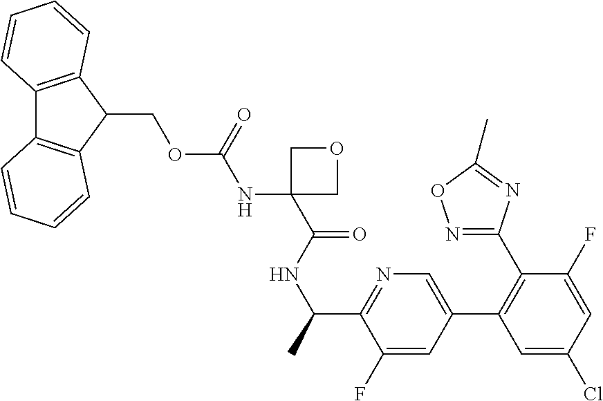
N1=C(C(C)NC(C2(NC(OCC3C4=C(C5=C3C=CC=C5)C=CC=C4)=O)COC2)=O)C(F)=CC(C2=C(C3=NOC(C)=N3)C(F)=CC(Cl)=C2)=C1
